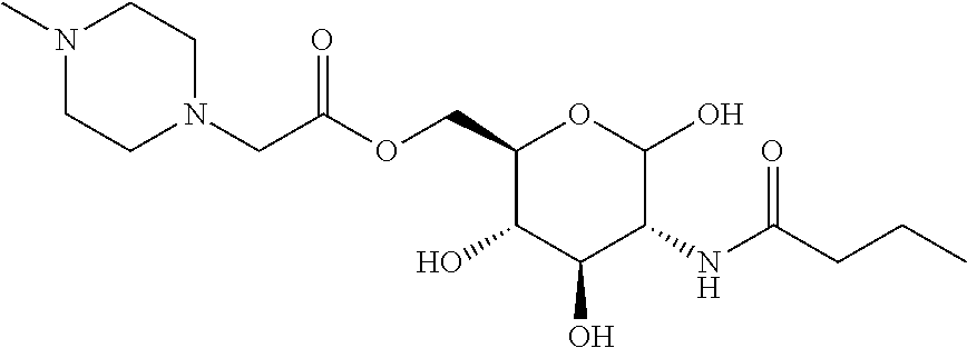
O(CC1C(O)C(O)C(NC(CCC)=O)C(O)O1)C(=O)CN1CCN(C)CC1
